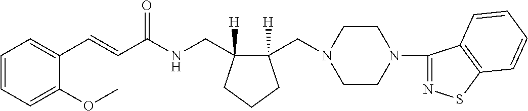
C1(C=CC(NCC2([H])C(CN3CCN(C4=NSC5=C4C=CC=C5)CC3)([H])CCC2)=O)=CC=CC=C1OC
